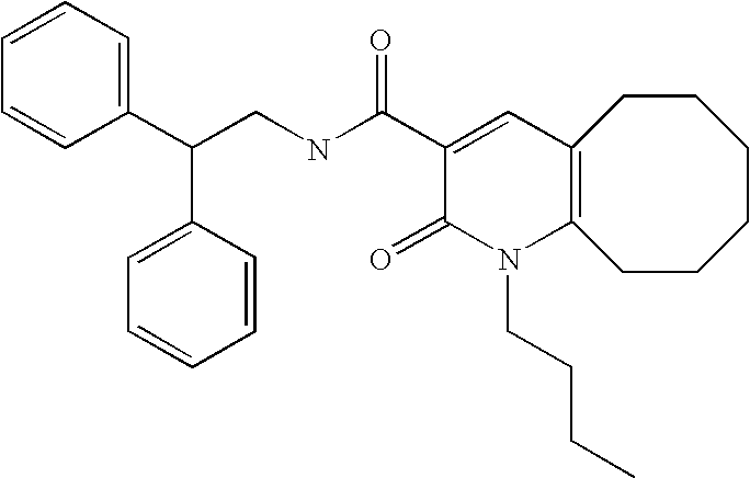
C(NC(C1=CC2=C(N(CCCC)C1=O)CCCCCC2)=O)C(C1=CC=CC=C1)C1=CC=CC=C1
